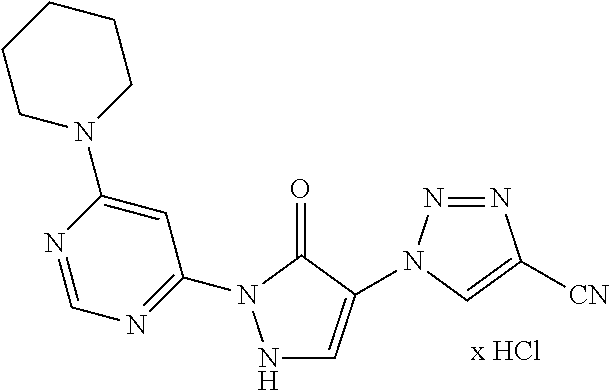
N1=NN(C2=CNN(C3=NC=NC(N4CCCCC4)=C3)C2=O)C=C1[CN]
